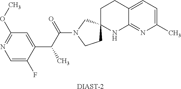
C1=C(F)C(C(C(N2CCC3(C2)CCC2=CC=C(C)N=C2N3)=O)C)=CC(OC)=N1.[DIAST-2]
